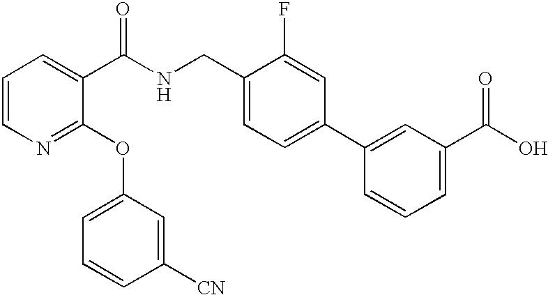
C1=CN=C(OC2=CC=CC([CN])=C2)C(C(NCC2=CC=C(C3=CC(C(O)=O)=CC=C3)C=C2F)=O)=C1
